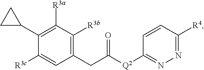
C1([R3c])=CC(CC([Q2]C2=NN=C([R4])C=C2)=O)=C([R3b])C([R3a])=C1C1CC1
